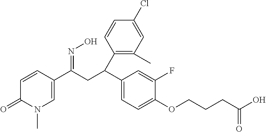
C1(C(CC(C2=CN(C)C(=O)C=C2)=NO)C2=C(C)C=C(Cl)C=C2)=CC=C(OCCCC(O)=O)C(F)=C1
